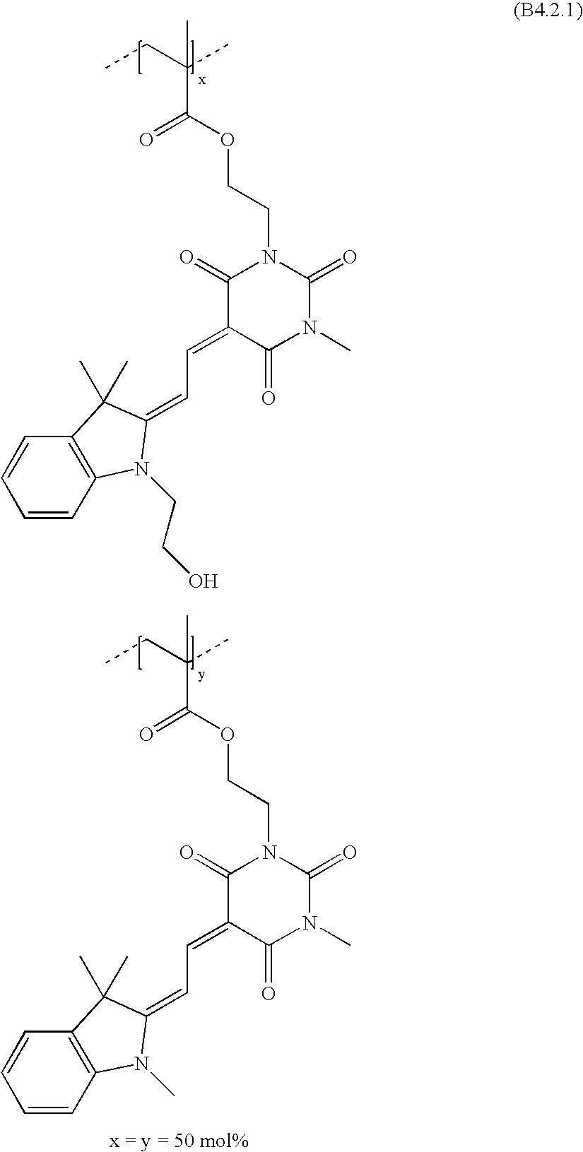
CCC(C)(C)C(OCCN1C(=O)C(=CC=C2N(CCO)C3=C(C=CC=C3)C2(C)C)C(=O)N(C)C1=O)=O.CCC(C)(C)C(OCCN1C(=O)C(=CC=C2N(C)C3=C(C=CC=C3)C2(C)C)C(=O)N(C)C1=O)=O
